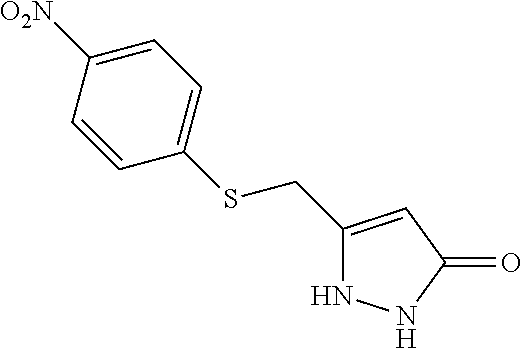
C1(CSC2=CC=C([O2N])C=C2)=CC(=O)NN1
